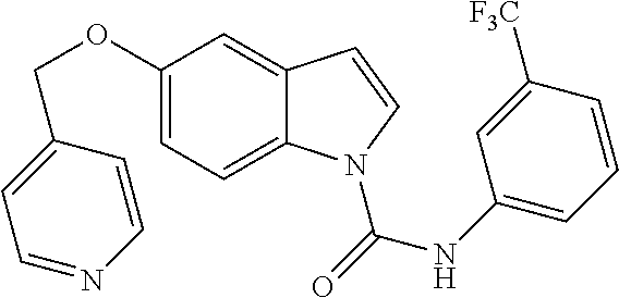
C12=CC(OCC3=CC=NC=C3)=CC=C1N(C(NC1=CC=CC([F3C])=C1)=O)C=C2
